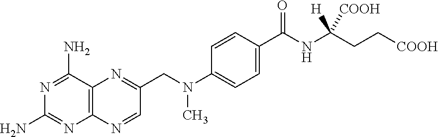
N1=C(N)C2=C(N=C1N)N=CC(CN(C1=CC=C(C(NC(CC[COOH])([H])[COOH])=O)C=C1)C)=N2
